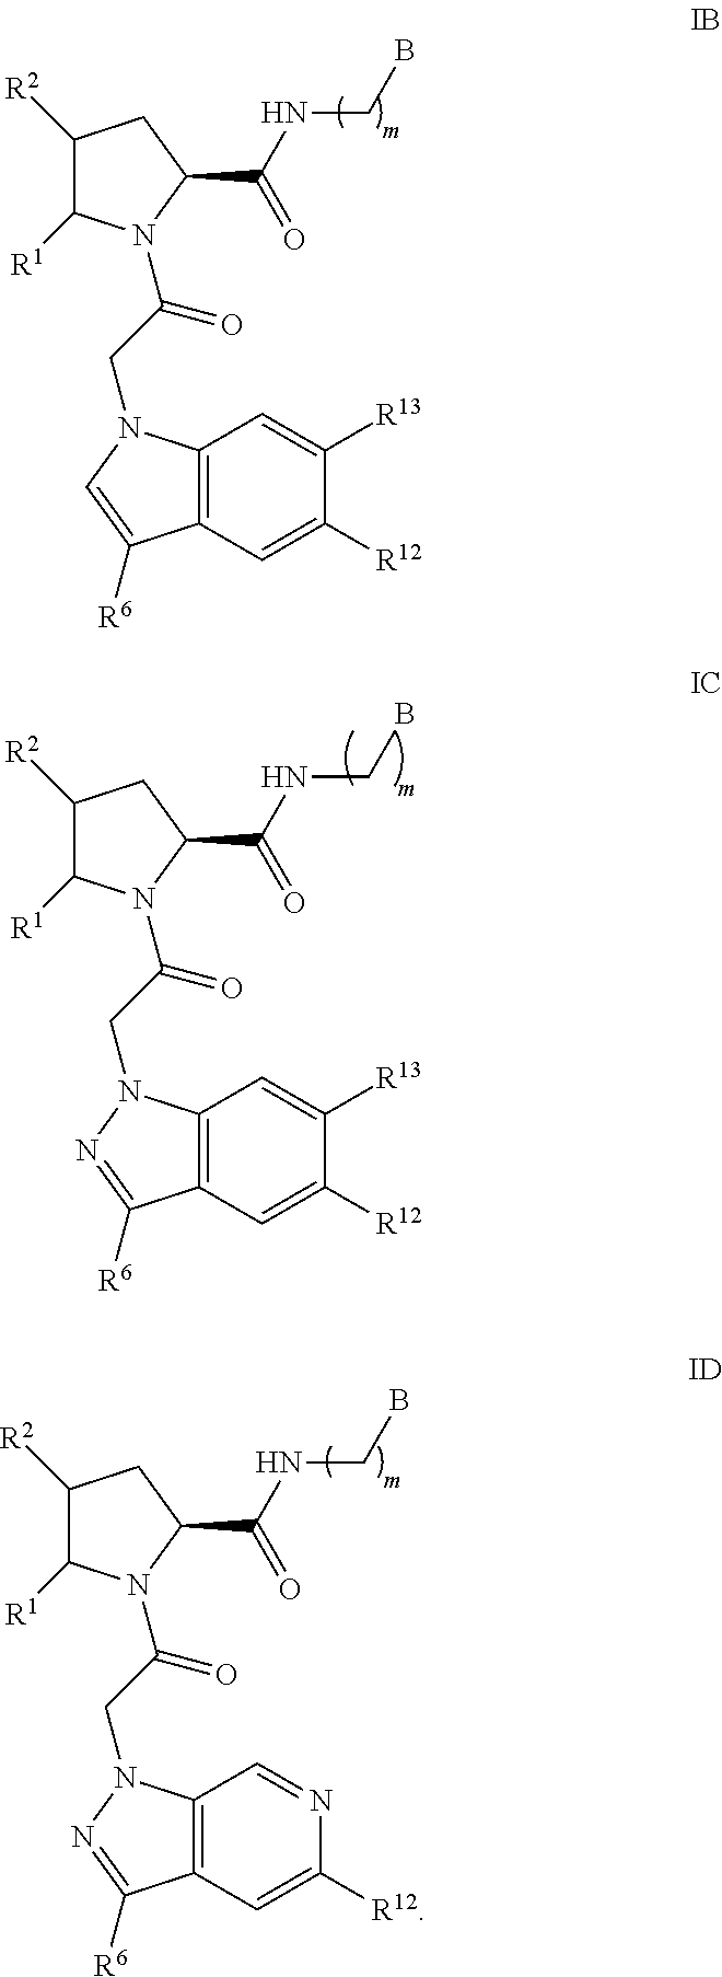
C12=C(C=C([R12])C([R13])=C1)C([R6])=CN2CC(=O)N1C([R1])C([R2])CC1C(=O)NCB.C12=C(C=C([R12])N=C1)C([R6])=NN2CC(=O)N1C([R1])C([R2])CC1C(=O)NCB.C12=C(C=C([R12])C([R13])=C1)C([R6])=NN2CC(=O)N1C([R1])C([R2])CC1C(=O)NCB
